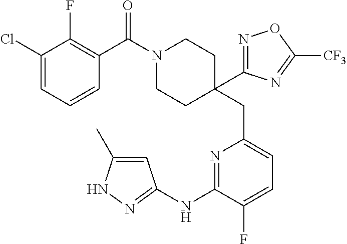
C1(Cl)=CC=CC(C(N2CCC(CC3=CC=C(F)C(NC4=NNC(C)=C4)=N3)(C3=NOC([CF3])=N3)CC2)=O)=C1F
